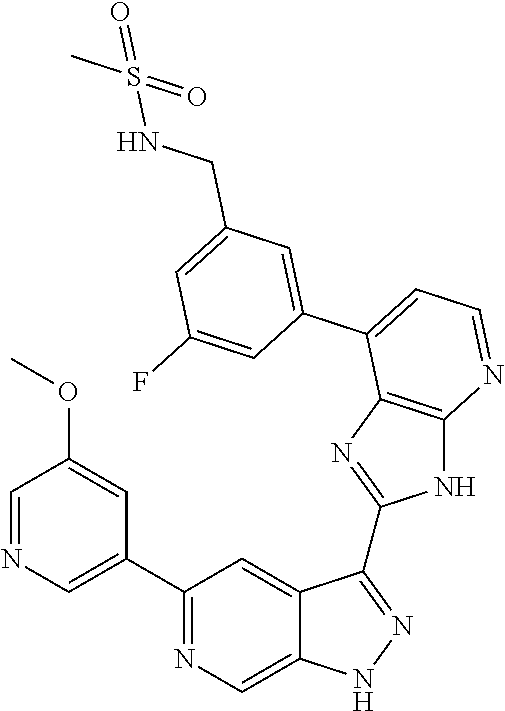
C1(C2=NC=C3C(=C2)C(C2=NC4=C(N2)N=CC=C4C2=CC(CNS(C)(=O)=O)=CC(F)=C2)=NN3)=CN=CC(OC)=C1
